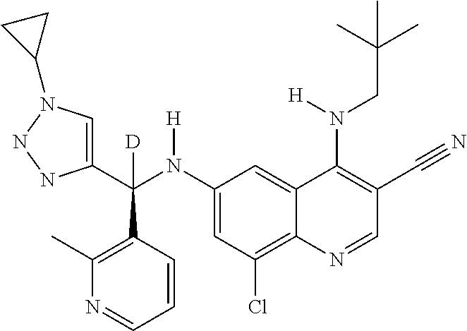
C1(N(C(C2=CN(C3CC3)NN2)(C2=C(C)N=CC=C2)[D])[H])=CC(Cl)=C2C(=C1)C(N(CC(C)(C)C)[H])=C(C#N)C=N2
